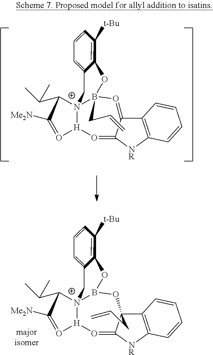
C1=CC=C2C(=C1[t-Bu])OB1(CC=C)[N+]3(C(C(C)C)C([Me2N])=O[H]3O=C3C(=O1)C1=C([NR]3)C=CC=C1)C2.C1=CC=C2C(=C1[t-Bu])OB1[N+]3(C(C(C)C)C([Me2N])=O[H]3O=C3C(CC=C)(O1)C1=C([NR]3)C=CC=C1)C2
